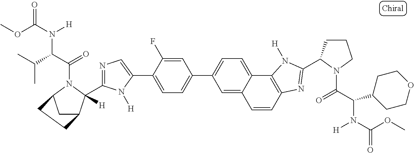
C1=C(F)C(C2=CN=C(C3([H])C4CC(N3C(C(C(C)C)N(C(OC)=O)[H])=O)CC4)N2[H])=CC=C1C1=CC=C2C(=C1)C=CC1=C2N([H])C(C2CCCN2C(C(C2CCOCC2)N(C(OC)=O)[H])=O)=N1
